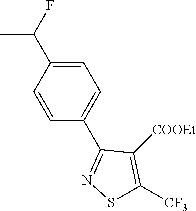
C1=C(C(F)C)C=CC(C2=NSC([CF3])=C2[COOEt])=C1
